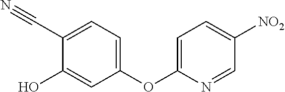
C1(OC2=CC=C([NO2])C=N2)=CC=C(C#N)C(O)=C1
